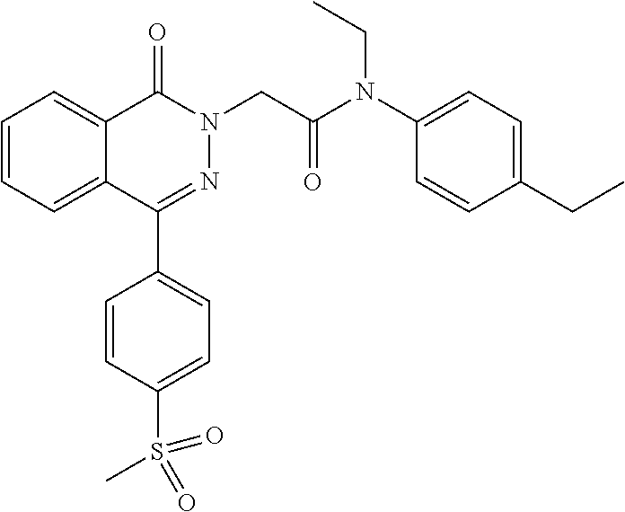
C1=CC=C2C(=C1)C(=O)N(CC(=O)N(C1=CC=C(CC)C=C1)CC)N=C2C1=CC=C(S(C)(=O)=O)C=C1
